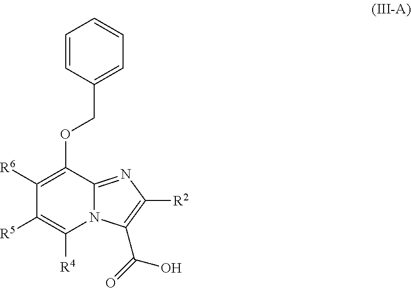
C1([R5])=C([R4])N2C(=NC([R2])=C2C(=O)O)C(OCC2=CC=CC=C2)=C1[R6]
